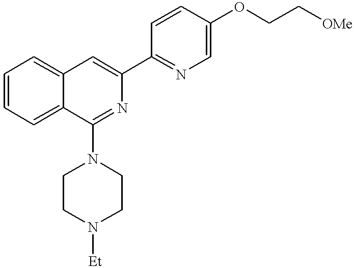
C12=CC=CC=C1C(N1CCN([Et])CC1)=NC(C1=NC=C(OCC[OMe])C=C1)=C2
